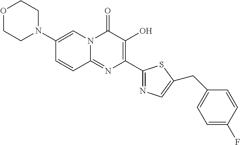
C1=CC2=NC(C3=NC=C(CC4=CC=C(F)C=C4)S3)=C(O)C(=O)N2C=C1N1CCOCC1
